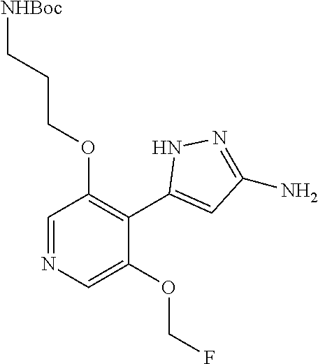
C1=NC=C(OCF)C(C2=CC(N)=NN2)=C1OCCC[NHBoc]
